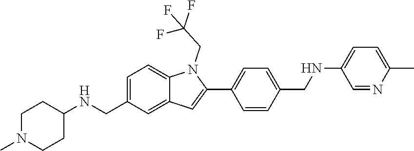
N1(C)CCC(NCC2=CC=C3C(=C2)C=C(C2=CC=C(CNC4=CC=C(C)N=C4)C=C2)N3CC(F)(F)F)CC1
